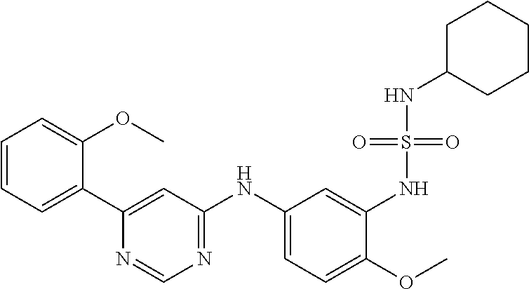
C1=CC=C(OC)C(C2=CC(NC3=CC=C(OC)C(NS(=O)(=O)NC4CCCCC4)=C3)=NC=N2)=C1
